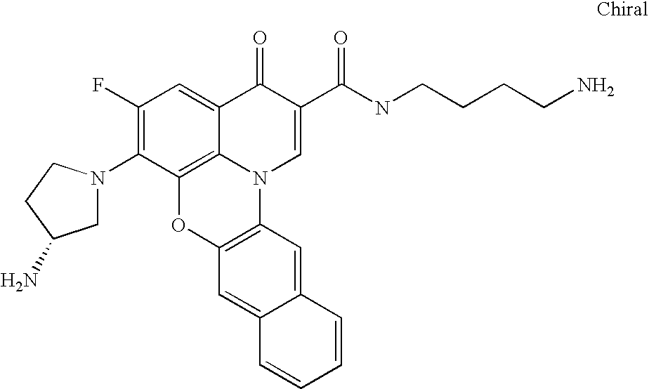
C1(F)=C(N2CC(N)CC2)C2=C3C(=C1)C(=O)C(C(NCCCCN)=O)=CN3C1=C(O2)C=C2C(=C1)C=CC=C2
